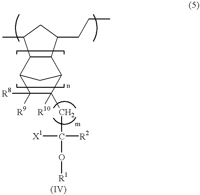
C12C(C3C([R10])(CC([R2])([X1])O[R1])C([R8])([R9])C1C3)C(CCC)CC2C
